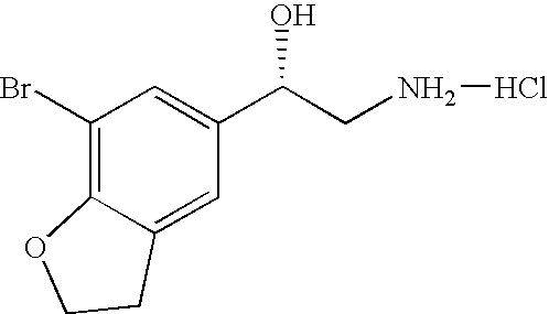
C1(Br)=C2C(=CC(C(CNCl)O)=C1)CCO2
